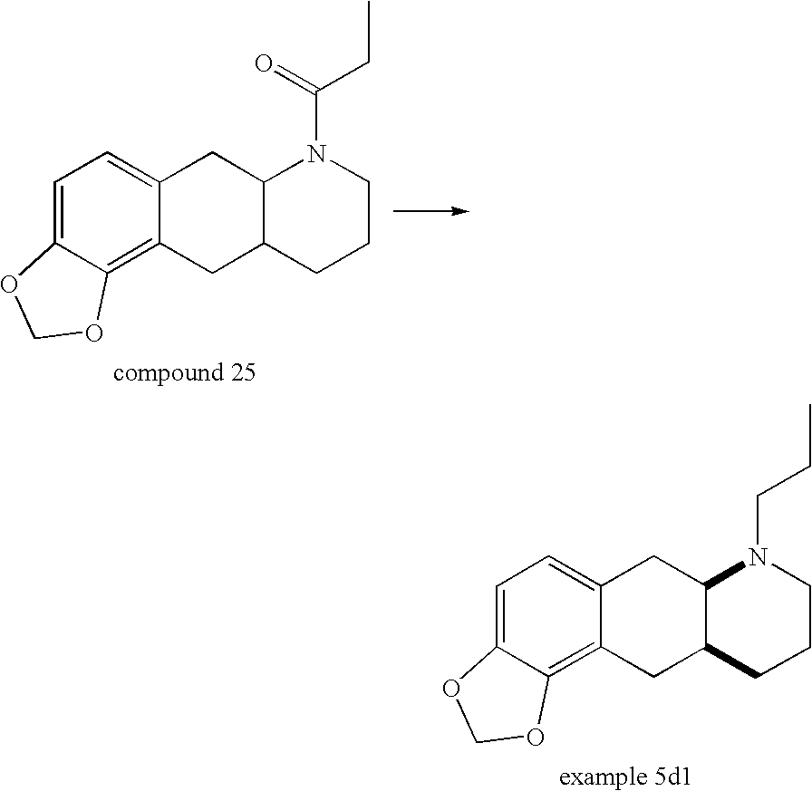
C1=C2C(=C3C(=C1)CC1C(C3)CCCN1C(CC)=O)OCO2.C1=C2C(=C3C(=C1)CC1C(C3)CCCN1CCC)OCO2
